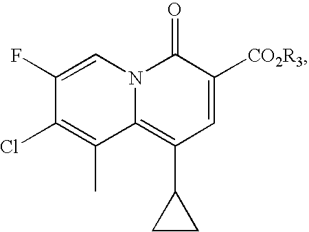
C1(F)=CN2C(=C(C3CC3)C=C([CO2R3])C2=O)C(C)=C1Cl
